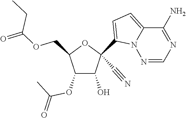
O(CC1C(OC(C)=O)C(O)C(C#N)(C2=CC=C3N2N=CN=C3N)O1)C(=O)CC
